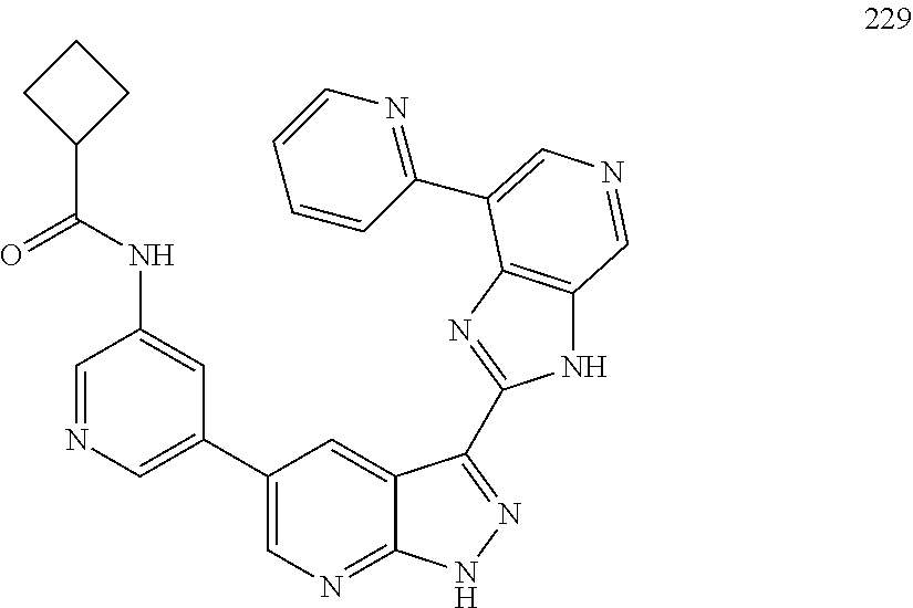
C1(NC(C2CCC2)=O)=CC(C2=CN=C3C(=C2)C(C2=NC4=C(N2)C=NC=C4C2=NC=CC=C2)=NN3)=CN=C1
